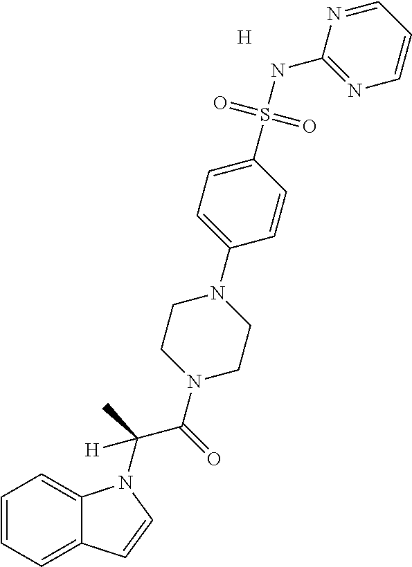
C1=CC=C2C(=C1)N(C(C)(C(=O)N1CCN(C3=CC=C(S(NC4=NC=CC=N4)(=O)=O)C=C3)CC1)[H])C=C2.[H]
